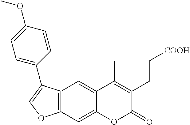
C1=C(OC)C=CC(C2=COC3=C2C=C2C(=C3)OC(=O)C(CC[COOH])=C2C)=C1
